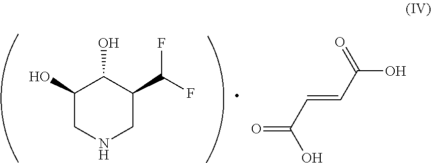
C1(O)CNCC(C(F)F)C1O.C(=CC(O)=O)C(=O)O
